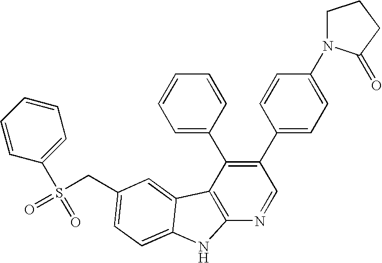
C(C1=CC=C2C(=C1)C1=C(N=CC(C3=CC=C(N4CCCC4=O)C=C3)=C1C1=CC=CC=C1)N2)S(=O)(C1=CC=CC=C1)=O
